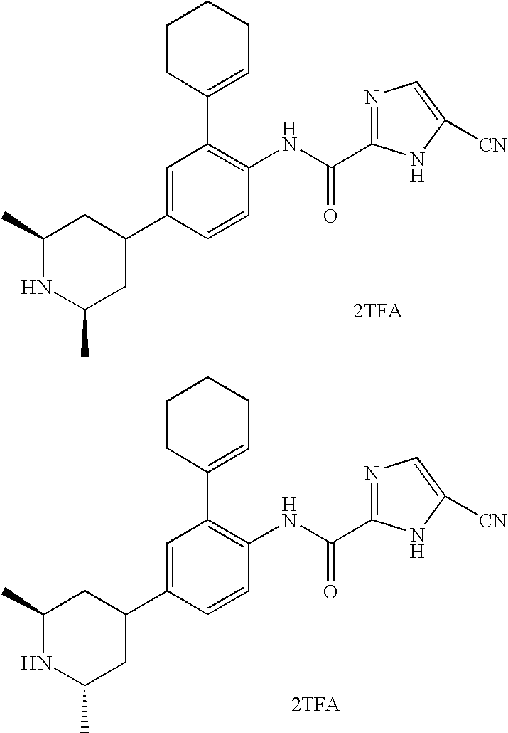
C1CC(C2=C(NC(=O)C3=NC=C([CN])N3)C=CC(C3CC(C)NC(C)C3)=C2)=CCC1.[2TFA].C1CC(C2=C(NC(=O)C3=NC=C([CN])N3)C=CC(C3CC(C)NC(C)C3)=C2)=CCC1.[2TFA]
